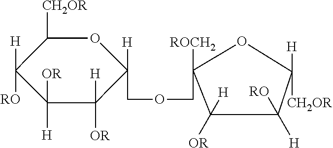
C1([CH2OR])OC([H])(COCC2([ROCH2])C([H])([OR])C([RO])([H])C([H])([CH2OR])O2)C([H])([OR])C([OR])([H])C1([H])[RO]
